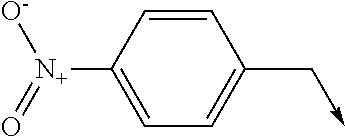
C1(C->C)=CC=C([N+](=O)[O-])C=C1
